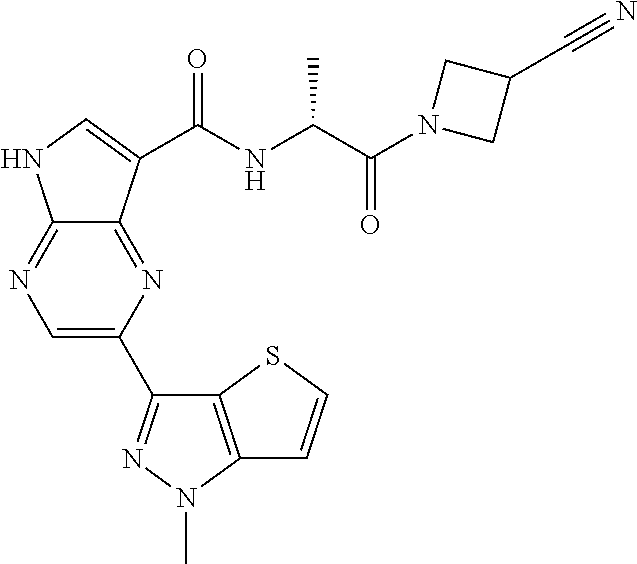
C12=NC(C3=NN(C)C4=C3SC=C4)=CN=C1NC=C2C(NC(C(N1CC(C#N)C1)=O)C)=O
